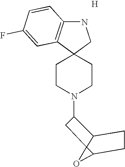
[H].C1CN(C2C3C4(C(O4)CC3)C2)CCC12C1=C(NC2)C=CC(F)=C1
